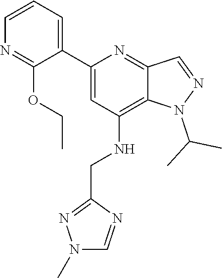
C12=C(NCC3=NN(C)C=N3)C=C(C3=CC=CN=C3OCC)N=C1C=NN2C(C)C
